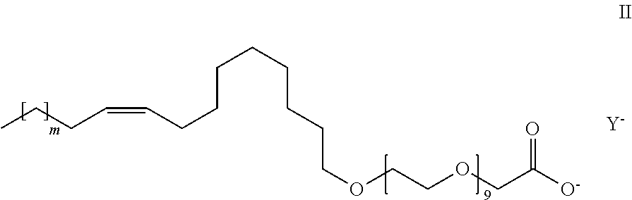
C(CCC=CCCC)CCCCCOCCOCC([O-])=O.[Y]
